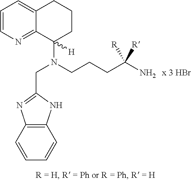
C1=CN=C2C(=C1)CCCC2(N(CCCC(N)([R])[R])CC1=NC2=C(C=CC=C2)N1)[H]
